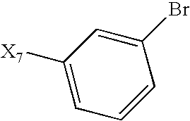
C1=CC(Br)=CC([X7])=C1
